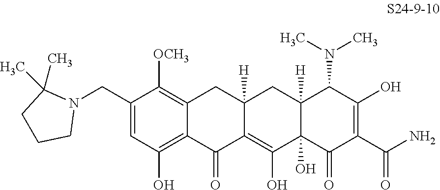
C1(CN2C(C)(C)CCC2)=CC(O)=C2C(=C1[OCH3])CC1([H])C(=C(O)C3(O)C([H])(C1)C(N(C)C)C(O)=C(C(N)=O)C3=O)C2=O
